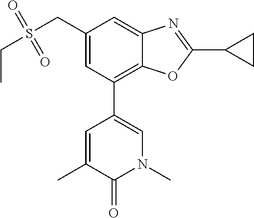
N1(C)C=C(C2=C3C(=CC(CS(CC)(=O)=O)=C2)N=C(C2CC2)O3)C=C(C)C1=O
